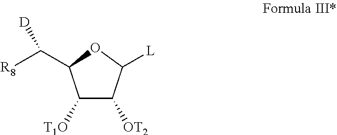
[D]C(C1C([T1O])C([OT2])C([L])O1)[R8]
